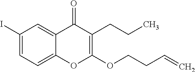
C1(I)=CC=C2C(=C1)C(=O)C(CCC)=C(OCCC=C)O2
